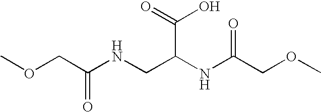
COCC(NCC(NC(COC)=O)C(=O)O)=O
